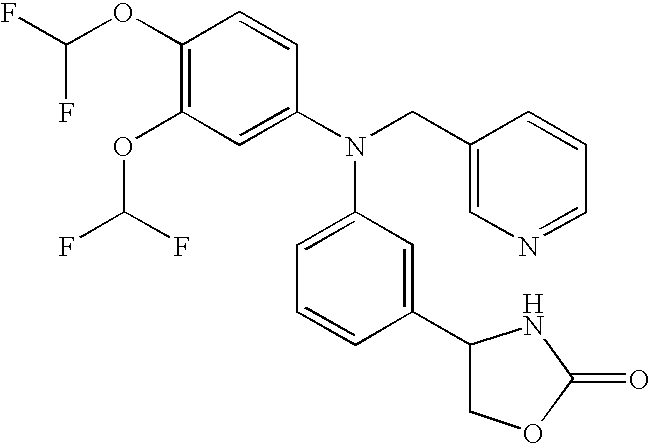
C1(OC(F)F)=C(OC(F)F)C=C(N(CC2=CN=CC=C2)C2=CC=CC(C3COC(=O)N3)=C2)C=C1
